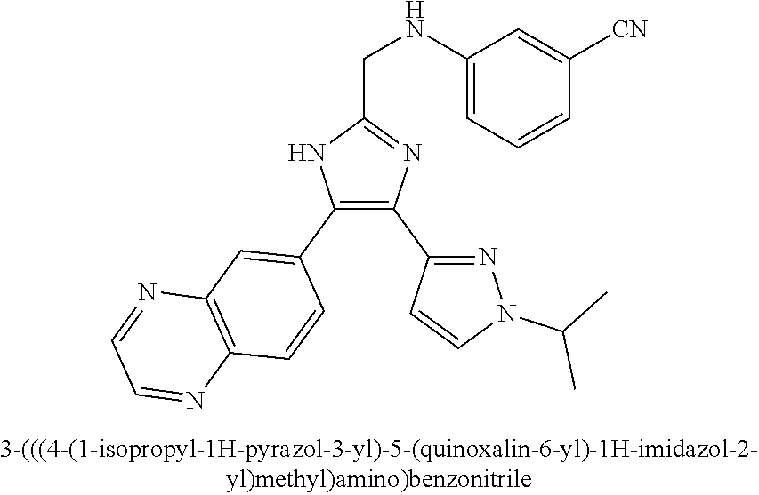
C1(NCC2=NC(C3=NN(C(C)C)C=C3)=C(C3=CC4=C(C=C3)N=CC=N4)N2)=CC=CC([CN])=C1
